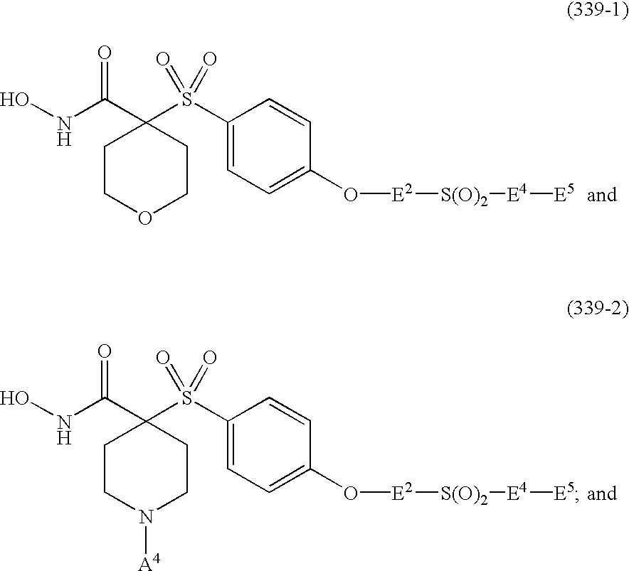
ONC(=O)C1(S(C2=CC=C(O[E2][S(O)2][E4][E5])C=C2)(=O)=O)CCOCC1.ONC(=O)C1(S(C2=CC=C(O[E2][S(O)2][E4][E5])C=C2)(=O)=O)CCN([A4])CC1
